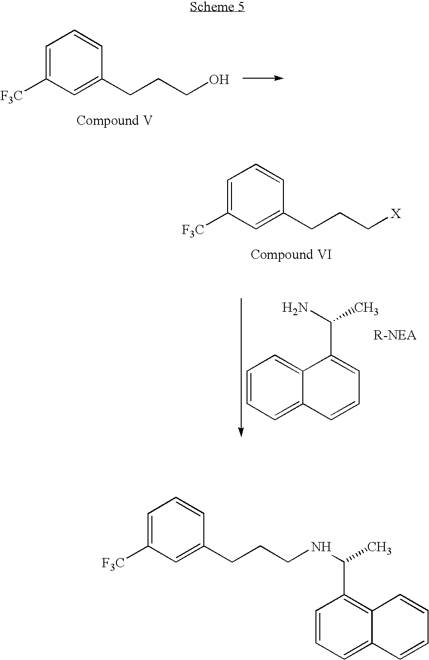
[F3C]C1=CC=CC(CCCO)=C1.[F3C]C1=CC=CC(CCC[X])=C1.NC(C1=CC=CC2=CC=CC=C12)C.C1=C([F3C])C=C(CCCNC(C2=C3C(=CC=C2)C=CC=C3)C)C=C1
